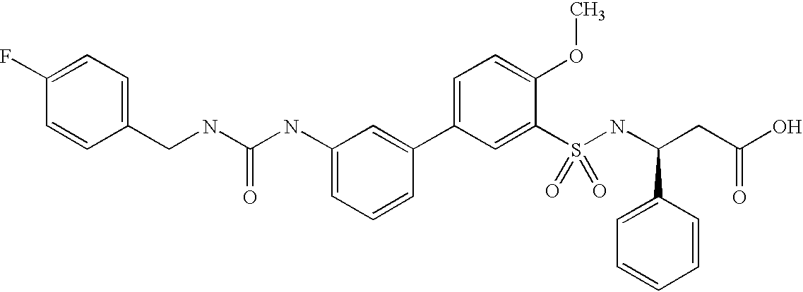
C1(CNC(NC2=CC=CC(C3=CC=C(OC)C(S(=O)(=O)NC(C4=CC=CC=C4)CC(O)=O)=C3)=C2)=O)=CC=C(F)C=C1
